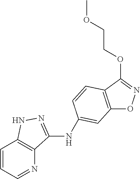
C12=C(C(OCCOC)=NO1)C=CC(NC1=NNC3=C1N=CC=C3)=C2
